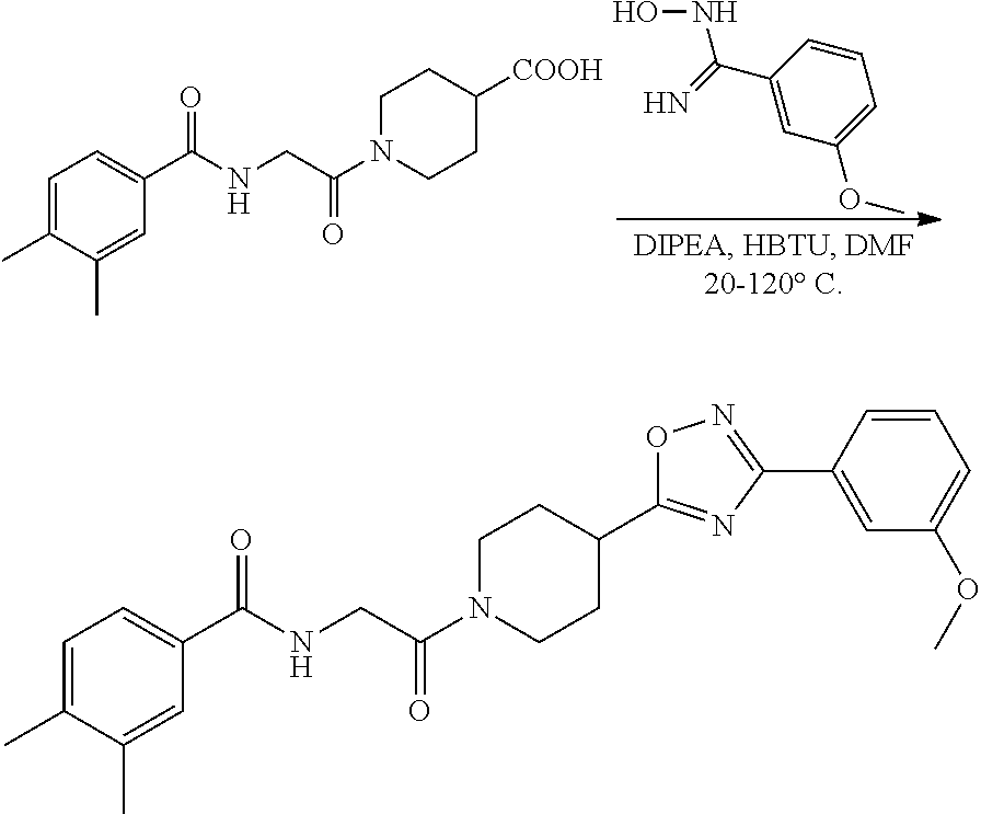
C1=C(C)C(C)=CC(C(NCC(N2CCC([COOH])CC2)=O)=O)=C1.C1=CC(C(=N)NO)=CC(OC)=C1.C1=C(C)C(C)=CC(C(NCC(N2CCC(C3=NC(C4=CC(OC)=CC=C4)=NO3)CC2)=O)=O)=C1
